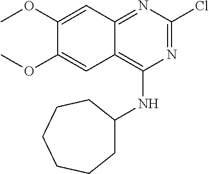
C12=NC(Cl)=NC(NC3CCCCCC3)=C1C=C(OC)C(OC)=C2
